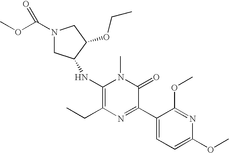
C1(NC2CN(C(OC)=O)CC2OCC)=C(CC)N=C(C2=CC=C(OC)N=C2OC)C(=O)N1C
